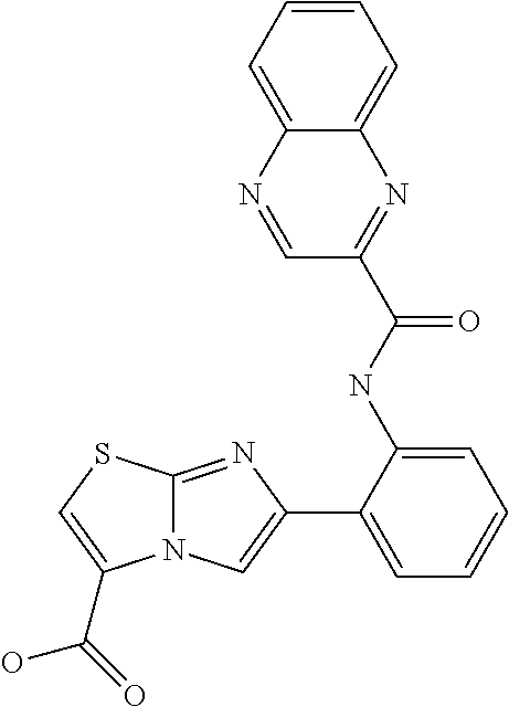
C1(NC(=O)C2=NC3=CC=CC=C3N=C2)=CC=CC=C1C1=CN2C(=N1)SC=C2C(O)=O
